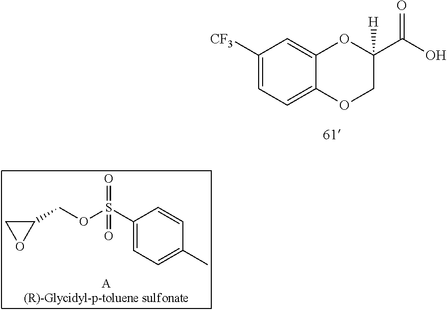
C1(S(=O)(OCC2CO2)=O)=CC=C(C)C=C1.C1([CF3])=CC=C2C(=C1)OC(C(O)=O)([H])CO2
